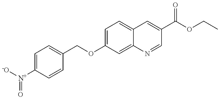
C1=C([N+]([-O])=O)C=CC(COC2=CC=C3C(=C2)N=CC(C(OCC)=O)=C3)=C1
